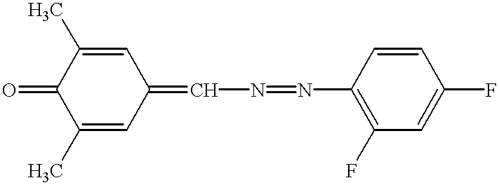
C1(C)=CC(=CN=NC2=C(F)C=C(F)C=C2)C=C(C)C1=O
